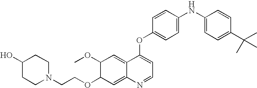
C1=CC(OC2=CC=NC3=CC(OCCN4CCC(O)CC4)C(OC)C=C23)=CC=C1NC1=CC=C(C(C)(C)C)C=C1
